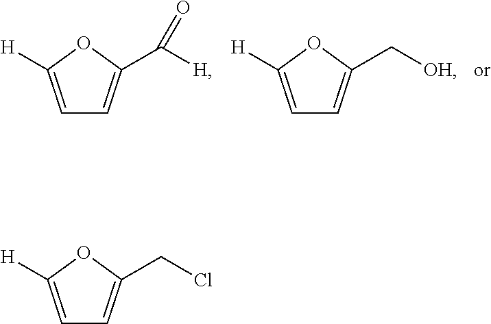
C1=C([H])OC(C([H])=O)=C1.C1=C([H])OC(C[OH])=C1.C1=C([H])OC(CCl)=C1
